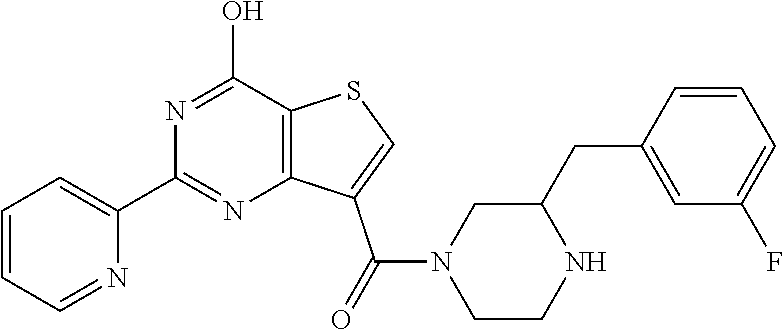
C1=CC=NC(C2=NC3=C(C(O)=N2)SC=C3C(N2CCNC(CC3=CC(F)=CC=C3)C2)=O)=C1
